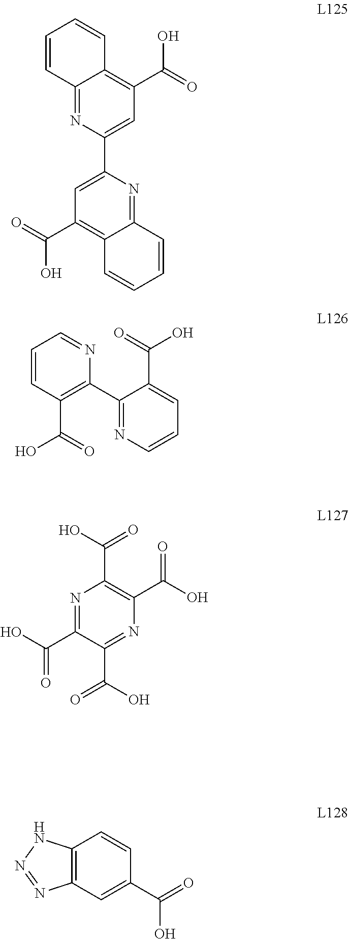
C1(C(=O)O)=C2C(=NC(C3=CC(C(=O)O)=C4C(=N3)C=CC=C4)=C1)C=CC=C2.C1=CC(C(O)=O)=C(C2=NC=CC=C2C(O)=O)N=C1.C1(C(=O)O)=C(C(O)=O)N=C(C(=O)O)C(C(O)=O)=N1.C1=CC2=C(C=C1C(=O)O)N=NN2
